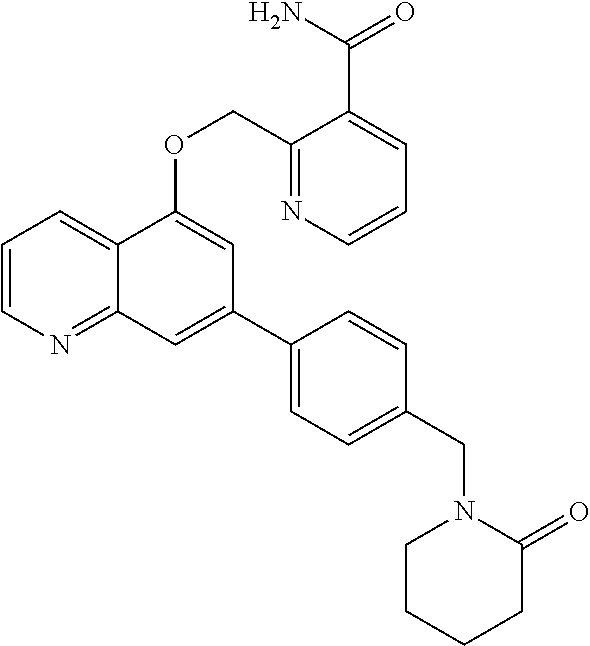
C1=CN=C2C(=C1)C(OCC1=NC=CC=C1C(N)=O)=CC(C1=CC=C(CN3CCCCC3=O)C=C1)=C2
